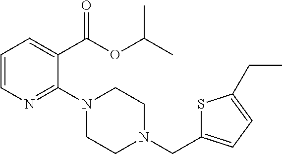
C1=CN=C(N2CCN(CC3=CC=C(CC)S3)CC2)C(C(OC(C)C)=O)=C1
